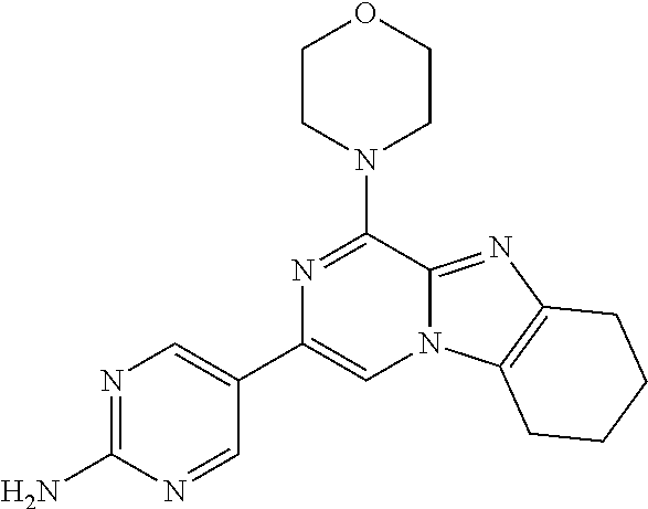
N1=C(N)N=CC(C2=CN3C(=NC4=C3CCCC4)C(N3CCOCC3)=N2)=C1
